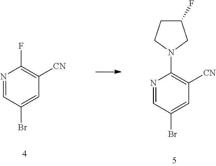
N1=CC(Br)=CC([CN])=C1F.N1=CC(Br)=CC([CN])=C1N1CC(F)CC1
